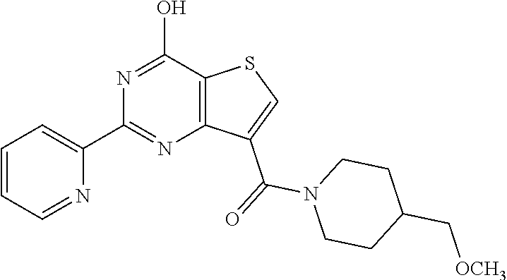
C12=C(C(O)=NC(C3=CC=CC=N3)=N1)SC=C2C(=O)N1CCC(C[OCH3])CC1
